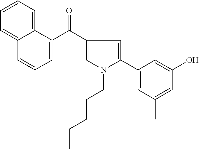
C12=CC=CC=C1C(C(C1=CN(CCCCC)C(C3=CC(C)=CC(O)=C3)=C1)=O)=CC=C2
